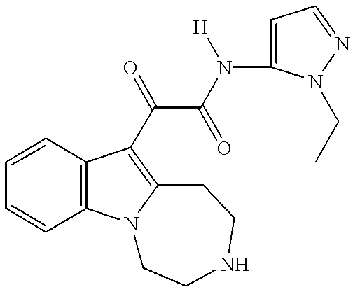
C1=CC=CC2=C1C(C(C(N([H])C1=CC=NN1CC)=O)=O)=C1N2CCNCC1
